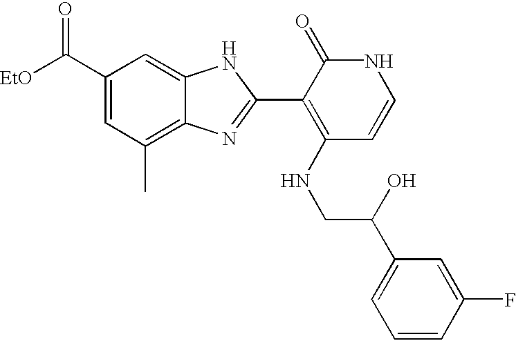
C(C1=CC(C)=C2C(=C1)NC(C1=C(NCC(O)C3=CC=CC(F)=C3)C=CNC1=O)=N2)([EtO])=O
